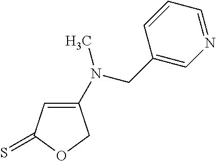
C1(N(CC2=CN=CC=C2)C)=CC(=S)OC1
